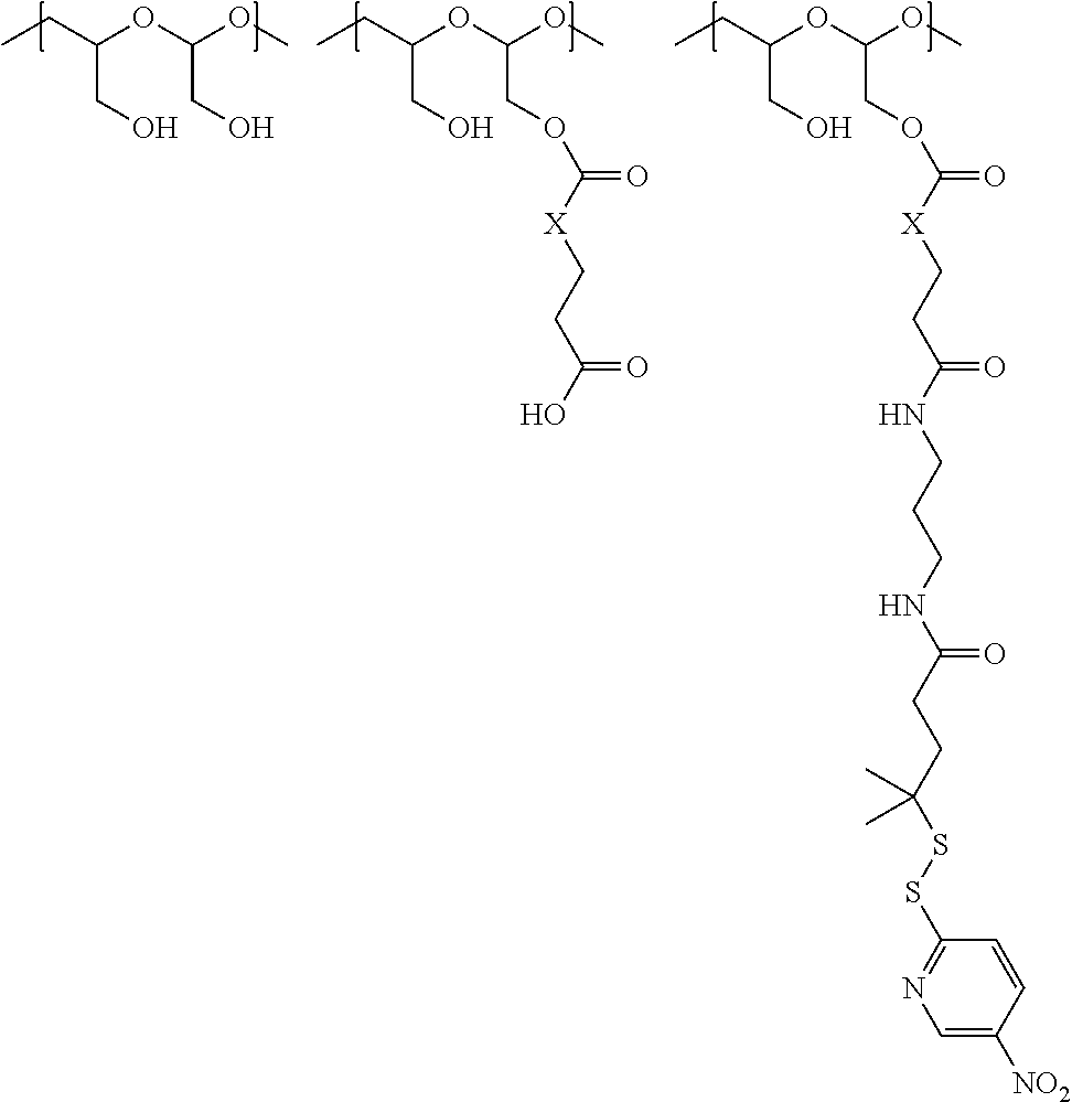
CCC(OC(OC)COC(=O)[X]CCC(O)=O)CO.CCC(OC(OC)CO)CO.CCC(OC(OC)COC(=O)[X]CCC(NCCCNC(CCC(SSC1=NC=C([NO2])C=C1)(C)C)=O)=O)CO
